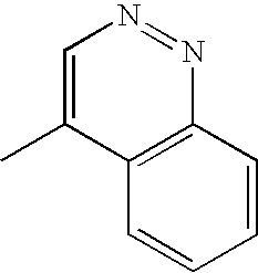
C1=C(C)C2=C(N=N1)C=CC=C2
